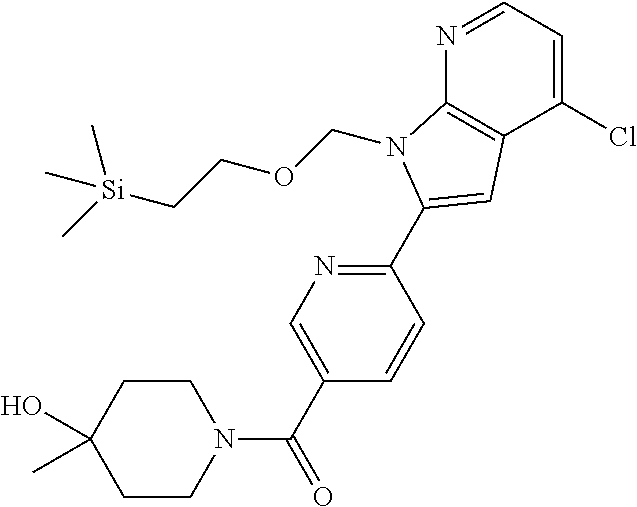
N1=CC=C(Cl)C2=C1N(COCC[Si](C)(C)C)C(C1=NC=C(C(N3CCC(O)(C)CC3)=O)C=C1)=C2
